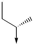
CCC(->C)C
